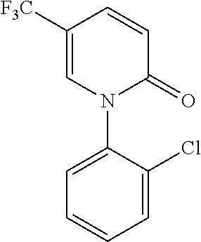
C1=CC([F3C])=CN(C2=CC=CC=C2Cl)C1=O
